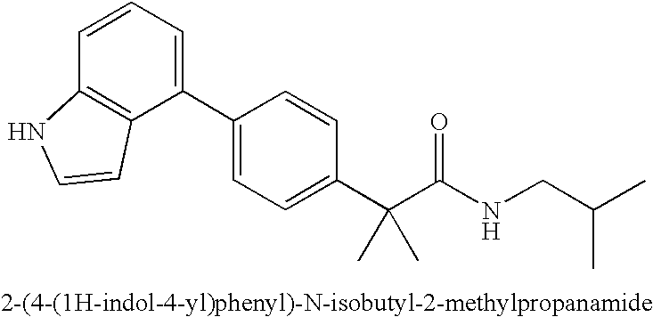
C1(C2=CC=C(C(C(NCC(C)C)=O)(C)C)C=C2)=CC=CC2=C1C=CN2
